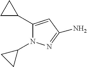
C1(C2CC2)=CC(N)=NN1C1CC1
